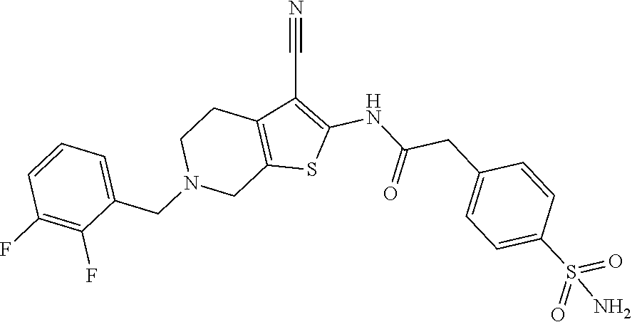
C12=C(C(C#N)=C(NC(CC3=CC=C(S(=O)(=O)N)C=C3)=O)S1)CCN(CC1=CC=CC(F)=C1F)C2
